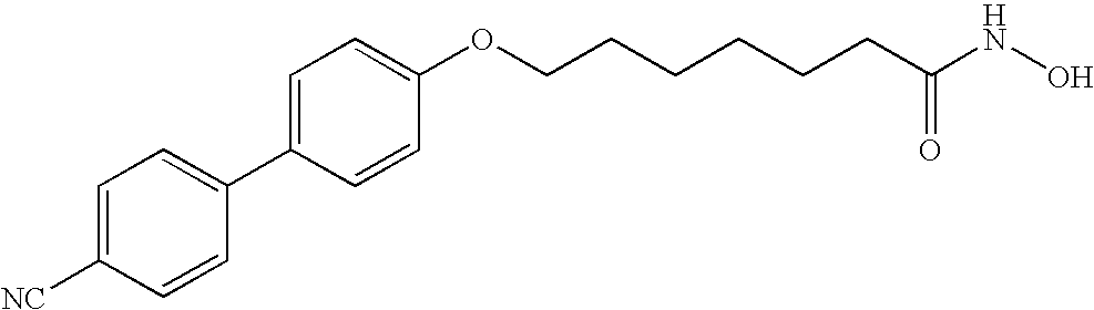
[NC]C1=CC=C(C2=CC=C(OCCCCCCC(NO)=O)C=C2)C=C1
